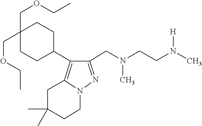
N(C)(CC1=NN2CCC(C)(C)CC2=C1C1CCC(COCC)(COCC)CC1)CCN(C)[H]
